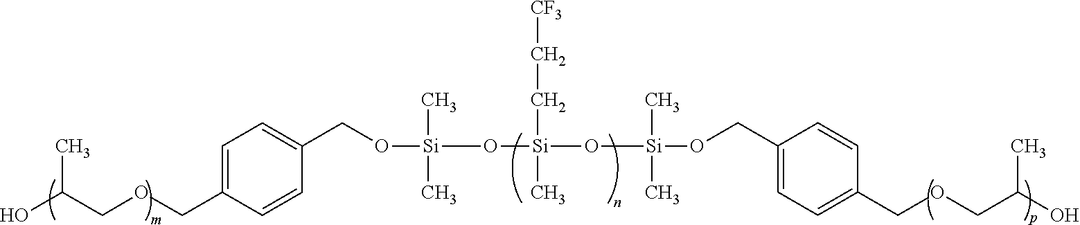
[Si](C)(C)(O[Si](CC[CF3])(C)O[Si](C)(C)OCC1=CC=C(COCC(O)C)C=C1)OCC1=CC=C(COCC(O)C)C=C1
